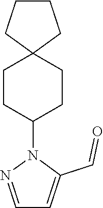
C1CC(N2N=CC=C2C=O)CCC12CCCC2
